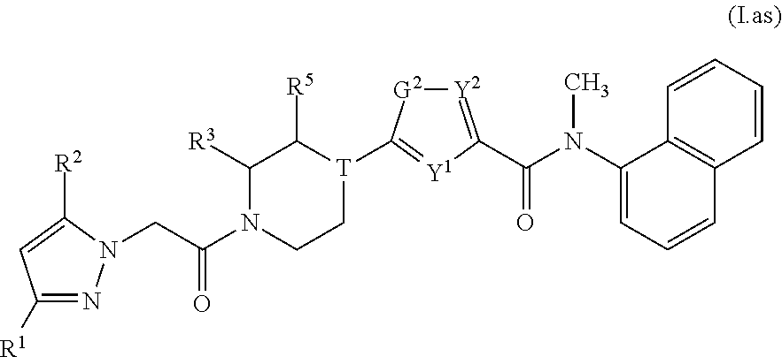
C1([R1])=NN(CC(N2CC[T](C3=[Y1]C(C(N(C4=CC=CC5=C4C=CC=C5)C)=O)=[Y2][G2]3)C([R5])C2[R3])=O)C([R2])=C1
